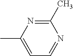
C1(C)=NC(C)=CC=N1
